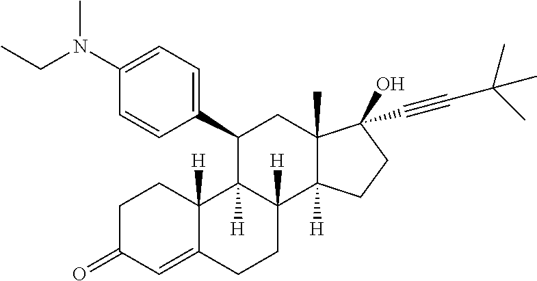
C1(C2C3([H])C([H])(C4([H])C(C)(C2)C(O)(C#CC(C)(C)C)CC4)CCC2=CC(=O)CCC32[H])=CC=C(N(CC)C)C=C1
